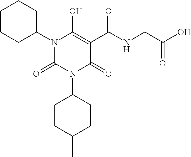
C1(N2C(=O)C(C(NCC(O)=O)=O)=C(O)N(C3CCCCC3)C2=O)CCC(C)CC1
